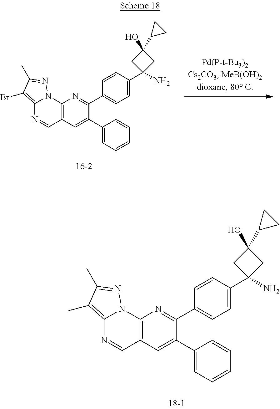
C12=C(C)C(C)=NN1C1=C(C=N2)C=C(C2=CC=CC=C2)C(C2=CC=C(C3(N)CC(O)(C4CC4)C3)C=C2)=N1.C12=C(Br)C(C)=NN1C1=C(C=N2)C=C(C2=CC=CC=C2)C(C2=CC=C(C3(N)CC(O)(C4CC4)C3)C=C2)=N1
